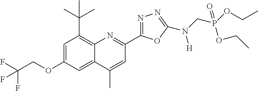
C1=C(OCC(F)(F)F)C=C2C(=C1C(C)(C)C)N=C(C1=NN=C(N(CP(OCC)(=O)OCC)[H])O1)C=C2C
